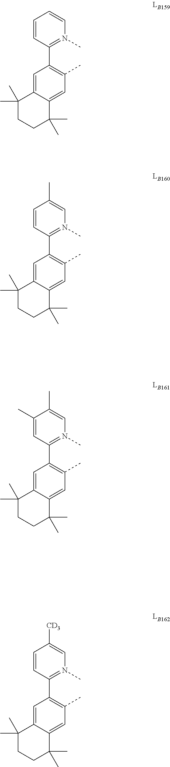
C1=CC(C2=C(C)C=C3C(=C2)C(C)(C)CCC3(C)C)=N(C)C=C1C.C1(C)=CC(C2=C(C)C=C3C(=C2)C(C)(C)CCC3(C)C)=N(C)C=C1C.C1=CC(C2=C(C)C=C3C(=C2)C(C)(C)CCC3(C)C)=N(C)C=C1[CD3].C1=CC(C2=C(C)C=C3C(=C2)C(C)(C)CCC3(C)C)=N(C)C=C1
